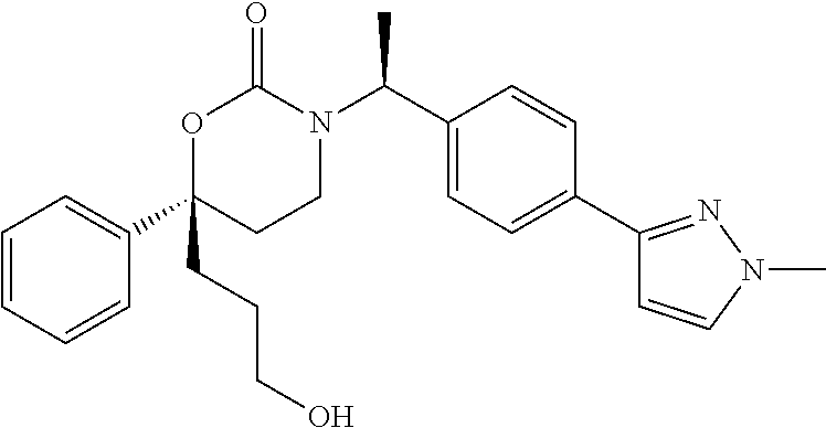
C1=CC=CC(C2(CCCO)CCN(C(C3=CC=C(C4=NN(C)C=C4)C=C3)C)C(=O)O2)=C1
